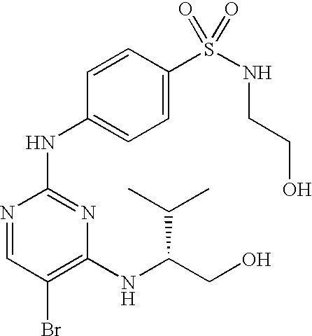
N1=CC(Br)=C(NC(C(C)C)CO)N=C1NC1=CC=C(S(=O)(=O)NCCO)C=C1
